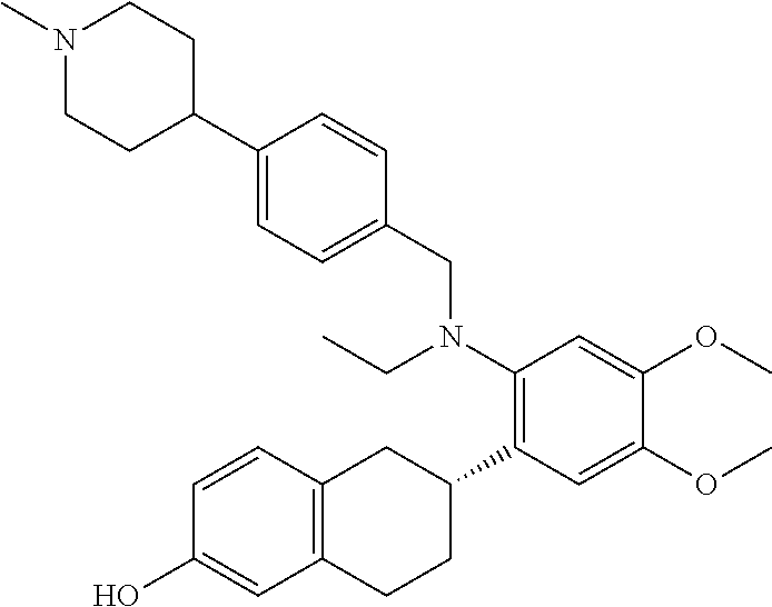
C1(CN(C2=C(C3CC4=C(CC3)C=C(O)C=C4)C=C(OC)C(OC)=C2)CC)=CC=C(C2CCN(C)CC2)C=C1
